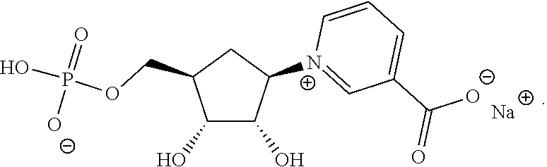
C1(O)C(O)C([N+]2=CC(C(=O)[O-])=CC=C2)CC1COP(O)(=O)[O-].[Na]
